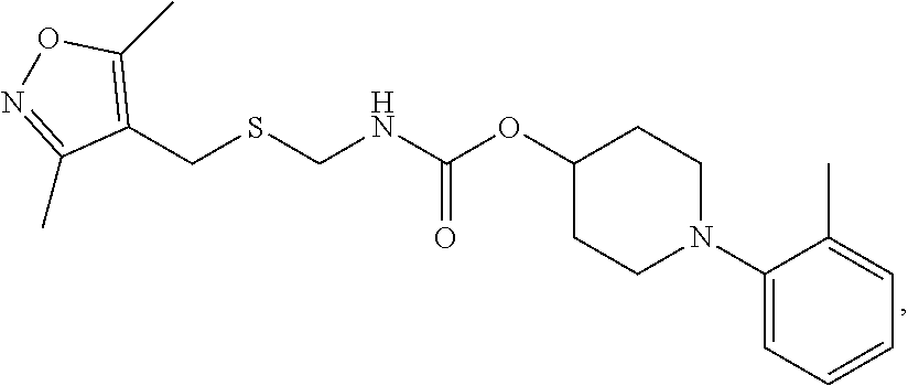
C(NCSCC1=C(C)ON=C1C)(OC1CCN(C2=CC=CC=C2C)CC1)=O
